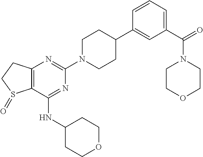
C12=C(CCS1=O)N=C(N1CCC(C3=CC(C(=O)N4CCOCC4)=CC=C3)CC1)N=C2NC1CCOCC1
